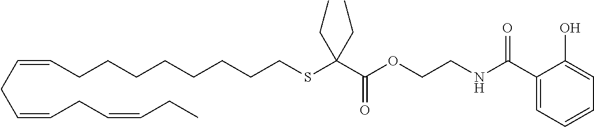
C(CSC(C(OCCNC(C1=CC=CC=C1O)=O)=O)(CC)CC)CCCCCCC=CCC=CCC=CCC
